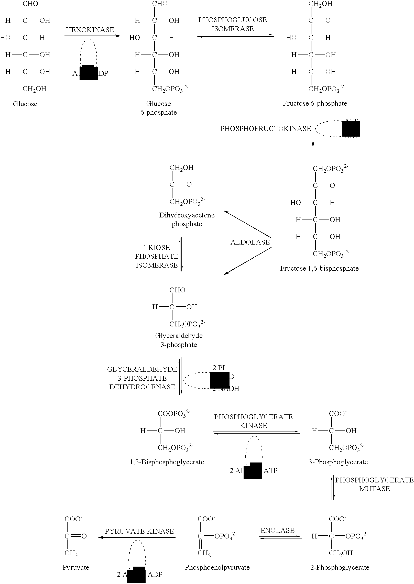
[CHO]C([CH2OPO32-])(O)[H].[CHO]C(C(C(C([CH2OH])(O)[H])(O)[H])([H])O)(O)[H].[CHO]C(C(C(C([CH2OPO3-2])(O)[H])(O)[H])([H])O)(O)[H].[CH2OH]C(C(C(C([CH2OPO3-2])(O)[H])(O)[H])([H])O)=O.[COOPO32-]C([CH2OPO32-])(O)[H].[COO-]C([CH2OPO32-])(O)[H].[COO-]C([CH2OH])([OPO32-])[H].[COO-]C(=C)[OPO32-].[COO-]C(C)=O.[CH2OH]C([CH2OPO32-])=O.[CH2OPO32-]C(C(C(C([CH2OPO3-2])(O)[H])(O)[H])([H])O)=O
